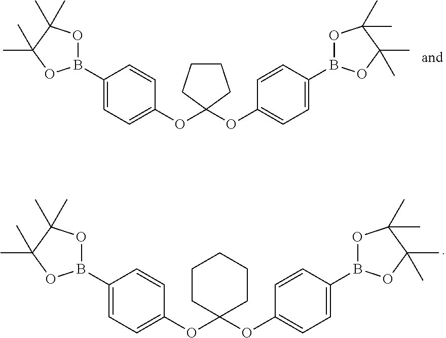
C1CCC(OC2=CC=C(B3OC(C)(C)C(C)(C)O3)C=C2)(OC2=CC=C(B3OC(C)(C)C(C)(C)O3)C=C2)C1.O(C1=CC=C(B2OC(C)(C)C(C)(C)O2)C=C1)C1(OC2=CC=C(B3OC(C)(C)C(C)(C)O3)C=C2)CCCCC1
